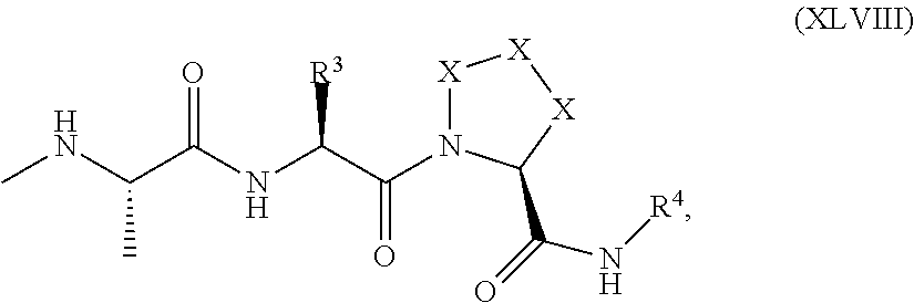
CNC(C(NC(C(N1[X][X][X]C1C(=O)N[R4])=O)[R3])=O)C
